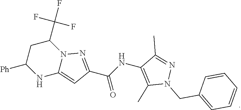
N12C(=CC(C(=O)NC3=C(C)N(CC4=CC=CC=C4)N=C3C)=N1)NC([Ph])CC2C(F)(F)F
